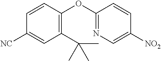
C1=CC(OC2=NC=C([NO2])C=C2)=C(C(C)(C)C)C=C1[NC]
